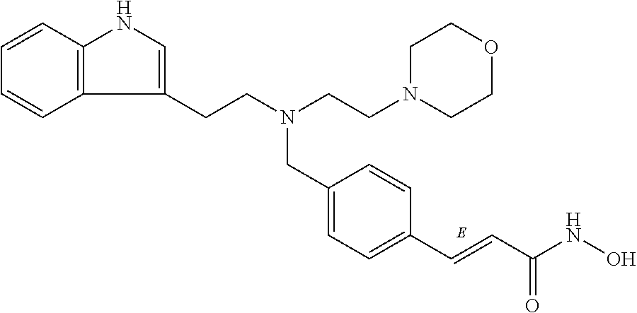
C1=C(CN(CCN2CCOCC2)CCC2=CNC3=C2C=CC=C3)C=CC(C=CC(NO)=O)=C1
